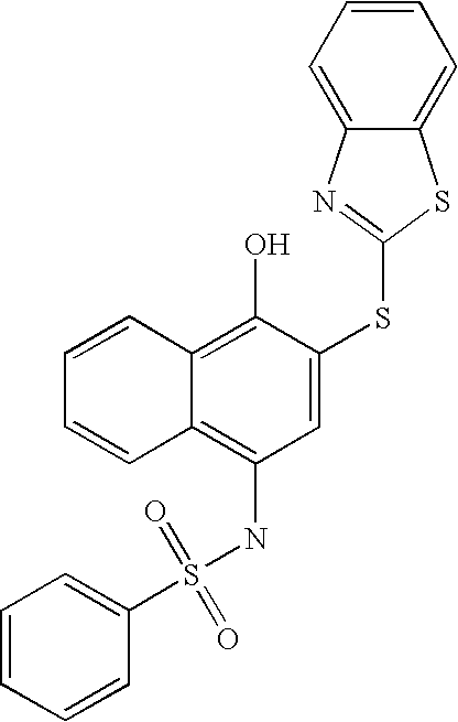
C1=CC=CC2=C(O)C(SC3=NC4=CC=CC=C4S3)=CC(NS(C3=CC=CC=C3)(=O)=O)=C12
